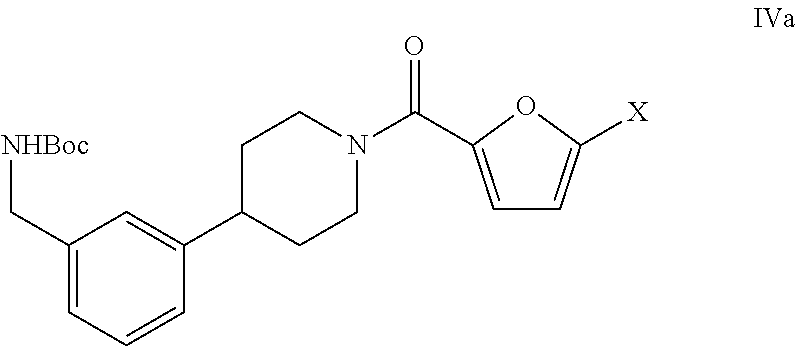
C1(C[NHBoc])=CC=CC(C2CCN(C(=O)C3=CC=C([X])O3)CC2)=C1
